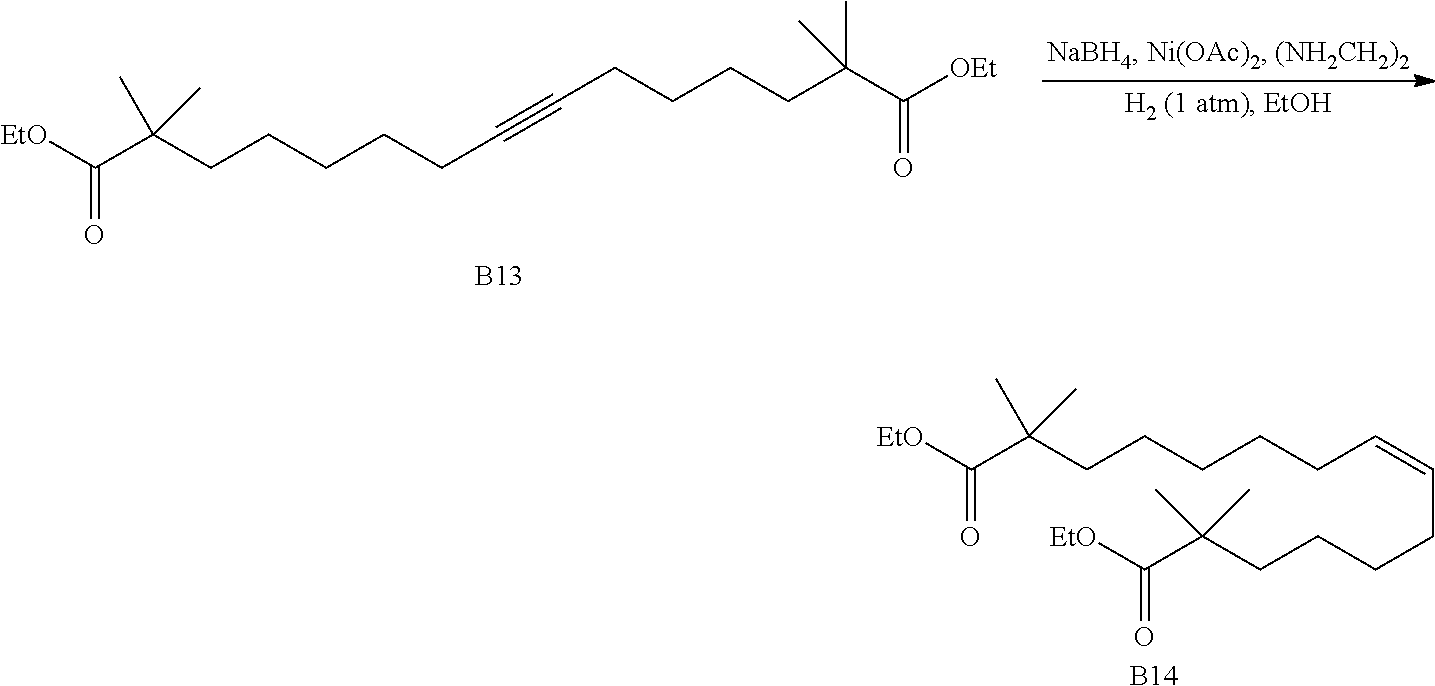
[EtO]C(C(CCCCCC=CCCCCC(C([EtO])=O)(C)C)(C)C)=O.[B14].[EtO]C(C(CCCCCC#CCCCCC(C([OEt])=O)(C)C)(C)C)=O.[B13]
